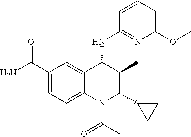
C1(C(N)=O)=CC=C2C(=C1)C(NC1=NC(OC)=CC=C1)C(C)C(C1CC1)N2C(C)=O
